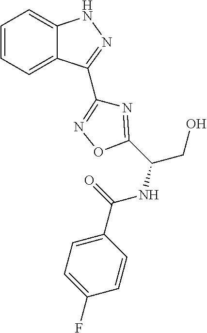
C1=CC=C2C(=C1)NN=C2C1=NOC(C(NC(=O)C2=CC=C(F)C=C2)CO)=N1
